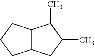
C12C(CC(C)C1C)CCC2
